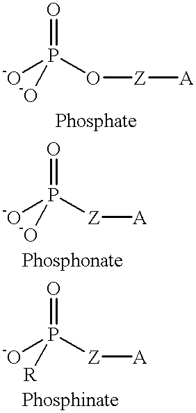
[-O]P(O[Z][A])(=O)[-O].[-O]P([Z][A])(=O)[-O].[-O]P([Z][A])(=O)[R]
